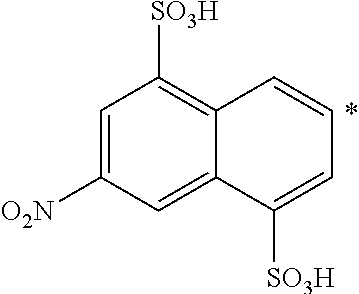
C1=C([O2N])C=C2C(=C1[SO3H])C=CC=C2[SO3H]
